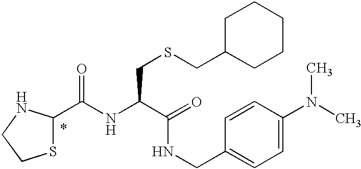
C(NC(C(=O)NCC1=CC=C(N(C)C)C=C1)CSCC1CCCCC1)(=O)C1SCCN1
